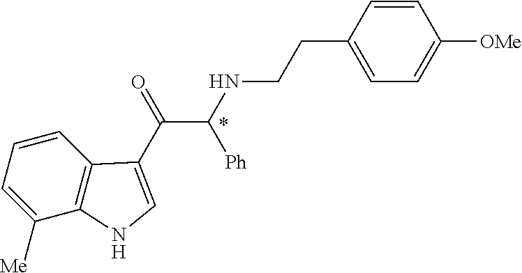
C1=C([Me])C2=C(C=C1)C(C(=O)C(NCCC1=CC=C([OMe])C=C1)[Ph])=CN2
